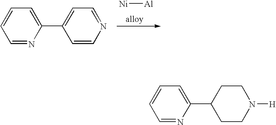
[Ni][Al].C1=NC(C2=CC=NC=C2)=CC=C1.C1=NC(C2CCN([H])CC2)=CC=C1
